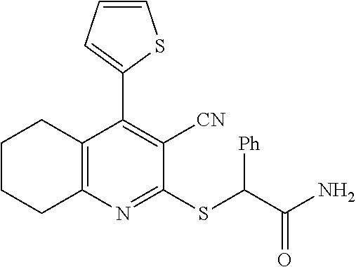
C1C2=C(C(C3=CC=CS3)=C([CN])C(SC([Ph])C(N)=O)=N2)CCC1
